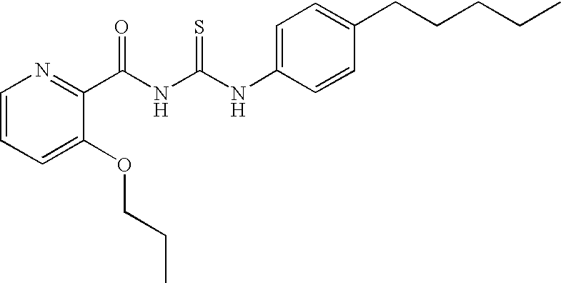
C(NC(NC1=CC=C(CCCCC)C=C1)=S)(=O)C1=NC=CC=C1OCCC
